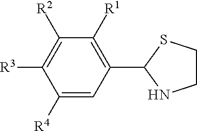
C1([R4])=CC(C2NCCS2)=C([R1])C([R2])=C1[R3]
